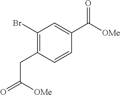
C1(Br)=C(CC(=O)[OMe])C=CC(C([OMe])=O)=C1
